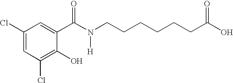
C1(Cl)=CC(Cl)=C(O)C(C(N(CCCCCCC(O)=O)[H])=O)=C1
